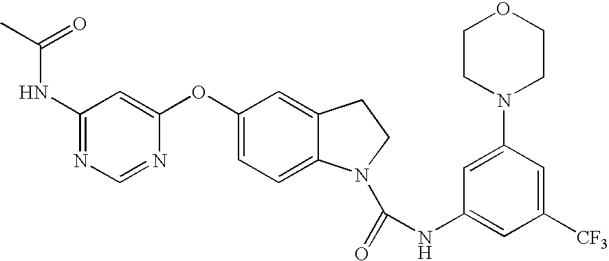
C1(NC(=O)C)=NC=NC(OC2=CC=C3C(=C2)CCN3C(=O)NC2=CC([CF3])=CC(N3CCOCC3)=C2)=C1
